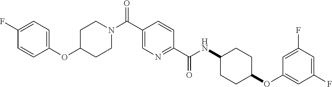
N(C(C1=NC=C(C(=O)N2CCC(OC3=CC=C(F)C=C3)CC2)C=C1)=O)C1CCC(OC2=CC(F)=CC(F)=C2)CC1
